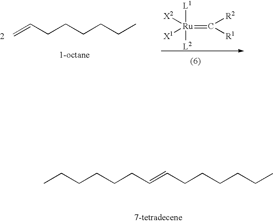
[L1][Ru](=C([R2])[R1])([X2])([X1])[L2].C=CCCCCCC.C(CCCCC=CCCCCCC)C
